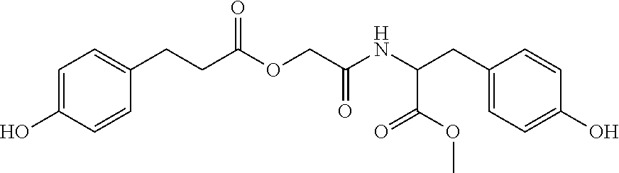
C1=C(O)C=CC(CCC(OCC(NC(CC2=CC=C(O)C=C2)C(OC)=O)=O)=O)=C1
